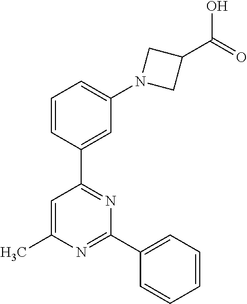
C1(C2=CC(N3CC(C(O)=O)C3)=CC=C2)=NC(C2=CC=CC=C2)=NC(C)=C1
